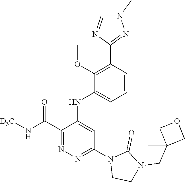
C1=CC(C2=NN(C)C=N2)=C(OC)C(NC2=CC(N3CCN(CC4(C)COC4)C3=O)=NN=C2C(N[D3C])=O)=C1
